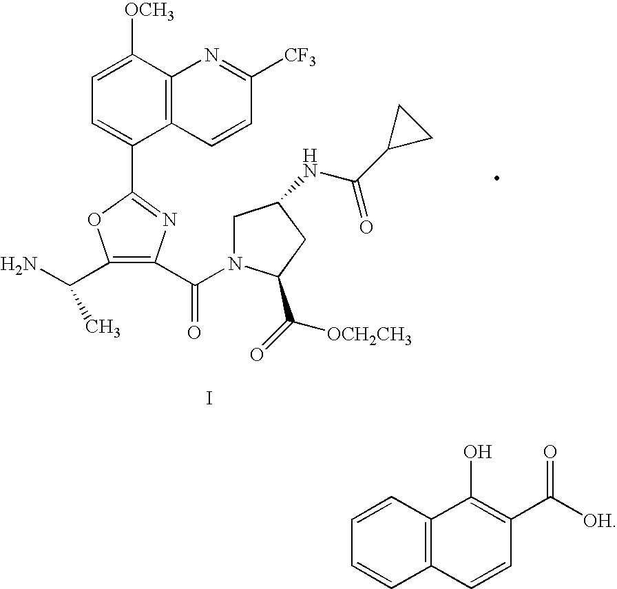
C1=C([OCH3])C2=C(C(C3=NC(C(=O)N4CC(NC(C5CC5)=O)CC4C(=O)[OCH2CH3])=C(C(N)C)O3)=C1)C=CC([CF3])=N2.I.C1=CC2=C(C=C1)C=CC(C([OH])=O)=C2O
